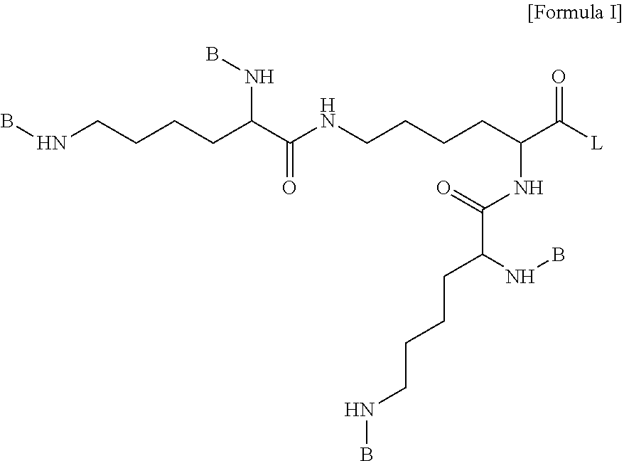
N(CCCCC(C(NCCCCC(C([L])=O)NC(=O)C(NB)CCCCNB)=O)NB)B
